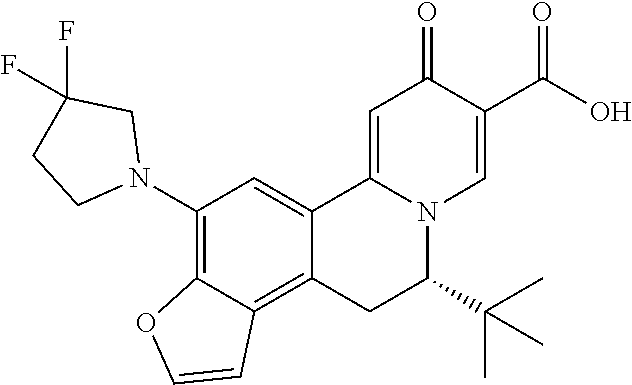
C12=CC(N3CC(F)(F)CC3)=C3C(=C1CC(C(C)(C)C)N1C2=CC(=O)C(C(O)=O)=C1)C=CO3
